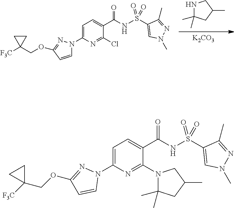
C1(N2C=CC(OCC3([F3C])CC3)=N2)=CC=C(C(=O)NS(C2=CN(C)N=C2C)(=O)=O)C(Cl)=N1.[K2CO3].N1C(C)(C)CC(C)C1.C1(N2N=C(OCC3([F3C])CC3)C=C2)=CC=C(C(NS(C2=CN(C)N=C2C)(=O)=O)=O)C(N2C(C)(C)CC(C)C2)=N1
